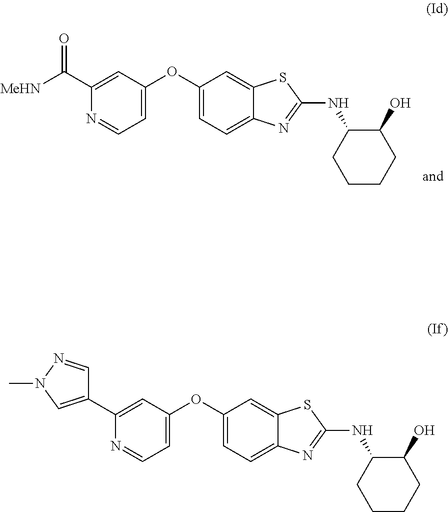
C1=C(OC2=CC=C3C(=C2)SC(NC2CCCCC2O)=N3)C=C(C([MeHN])=O)N=C1.C1=C(OC2=CC=C3C(=C2)SC(NC2CCCCC2O)=N3)C=C(C2=CN(C)N=C2)N=C1
